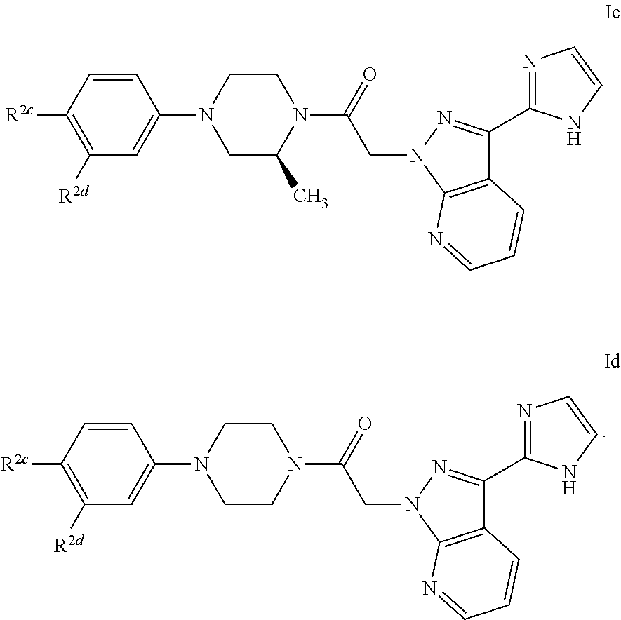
C1([R2d])=C([R2c])C=CC(N2CC(C)N(C(=O)CN3C4=C(C(C5=NC=CN5)=N3)C=CC=N4)CC2)=C1.C1([R2d])=C([R2c])C=CC(N2CCN(C(=O)CN3C4=C(C(C5=NC=CN5)=N3)C=CC=N4)CC2)=C1
